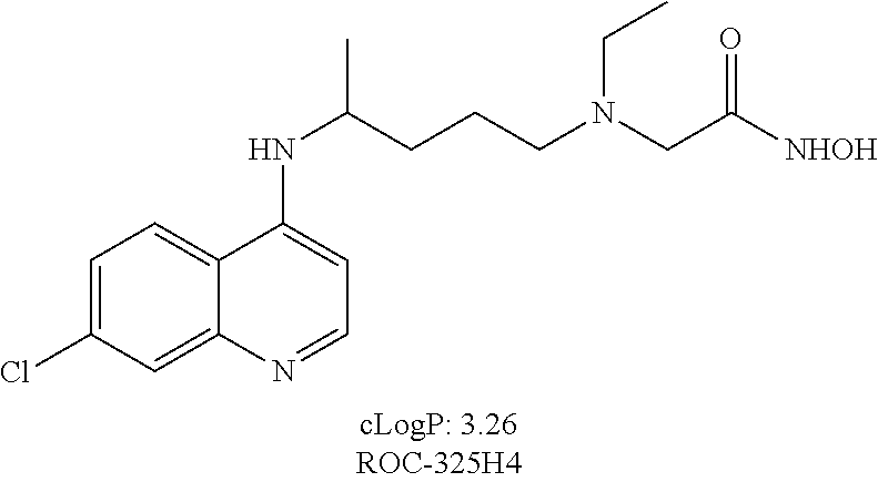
C1(Cl)=CC=C2C(=C1)N=CC=C2NC(CCCN(CC([NHOH])=O)CC)C
